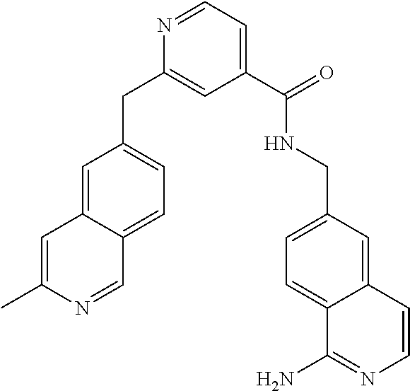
C1=C(C)N=CC2=CC=C(CC3=CC(C(=O)NCC4=CC=C5C(=C4)C=CN=C5N)=CC=N3)C=C12
